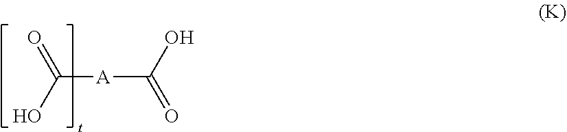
C([A]C(=O)O)(O)=O
